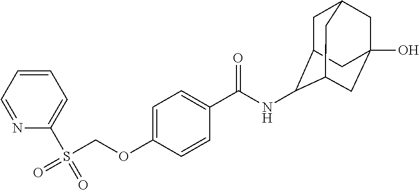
C1C2C(NC(C3=CC=C(OCS(=O)(=O)C4=CC=CC=N4)C=C3)=O)C3CC(O)(CC1C3)C2
